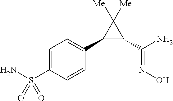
C1(C2=CC=C(S(N)(=O)=O)C=C2)C(C(N)=NO)C1([Me])[Me]
